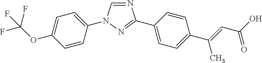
N1=CN(C2=CC=C(OC(F)(F)F)C=C2)N=C1C1=CC=C(C(=CC(O)=O)C)C=C1
